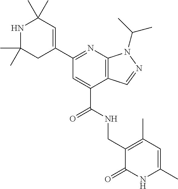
N1=C(C2=CC(C)(C)NC(C)(C)C2)C=C(C(NCC2=C(C)C=C(C)NC2=O)=O)C2=C1N(C(C)C)N=C2
